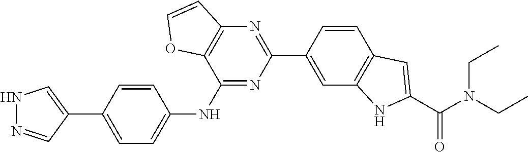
C1=CC(C2=NC3=C(C(NC4=CC=C(C5=CNN=C5)C=C4)=N2)OC=C3)=CC2=C1C=C(C(N(CC)CC)=O)N2
